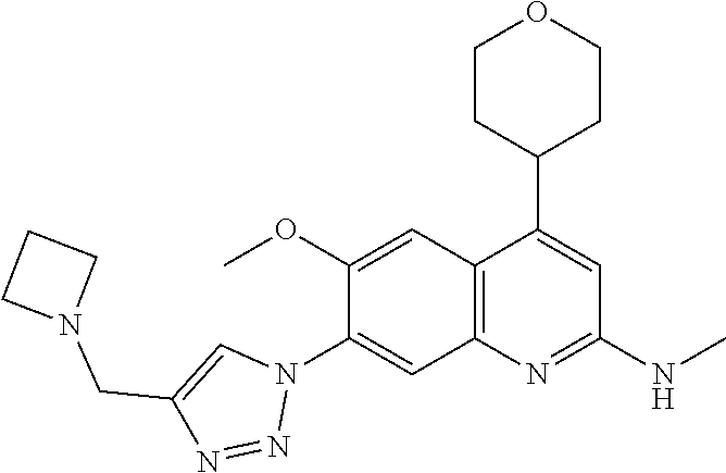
C12=C(N=C(NC)C=C1C1CCOCC1)C=C(N1C=C(CN3CCC3)N=N1)C(OC)=C2
